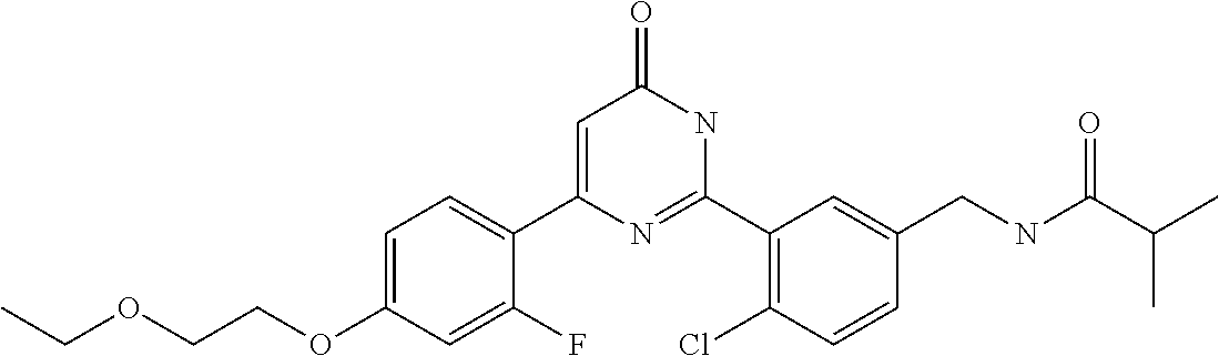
C1(C2=CC(=O)NC(C3=C(Cl)C=CC(CNC(C(C)C)=O)=C3)=N2)=CC=C(OCCOCC)C=C1F
